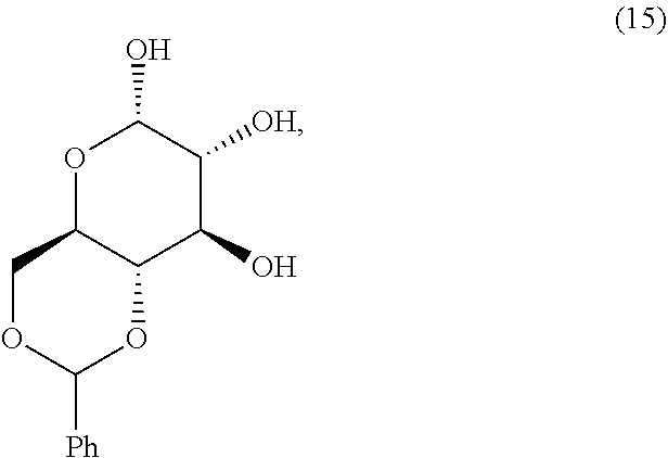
O1C2C(C(O)C([OH])C1O)OC([Ph])OC2
